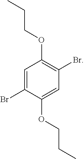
C1=C(Br)C(OCCC)=CC(Br)=C1OCCC
